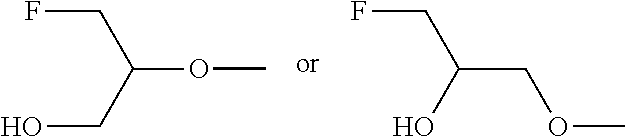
FCC(OC)CO.FCC(COC)O
